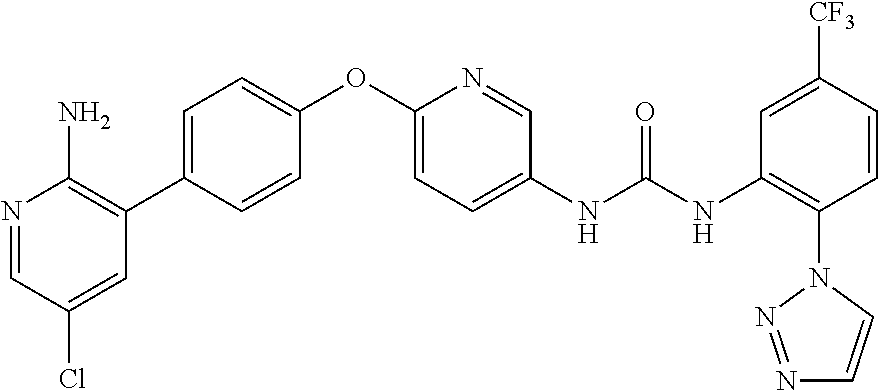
C1=C(C2=C(N)N=CC(Cl)=C2)C=CC(OC2=CC=C(NC(NC3=C(N4N=NC=C4)C=CC([CF3])=C3)=O)C=N2)=C1
